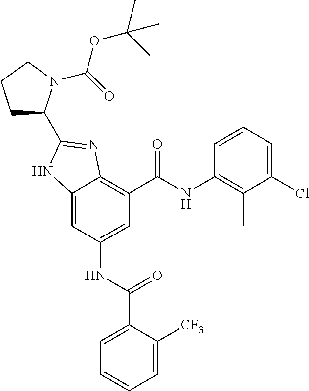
C12=CC(NC(C3=CC=CC=C3[CF3])=O)=CC(C(=O)NC3=C(C)C(Cl)=CC=C3)=C1N=C(C1CCCN1C(=O)OC(C)(C)C)N2
